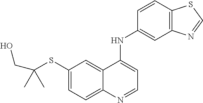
C1(SC(CO)(C)C)=CC=C2C(=C1)C(NC1=CC3=C(C=C1)SC=N3)=CC=N2
